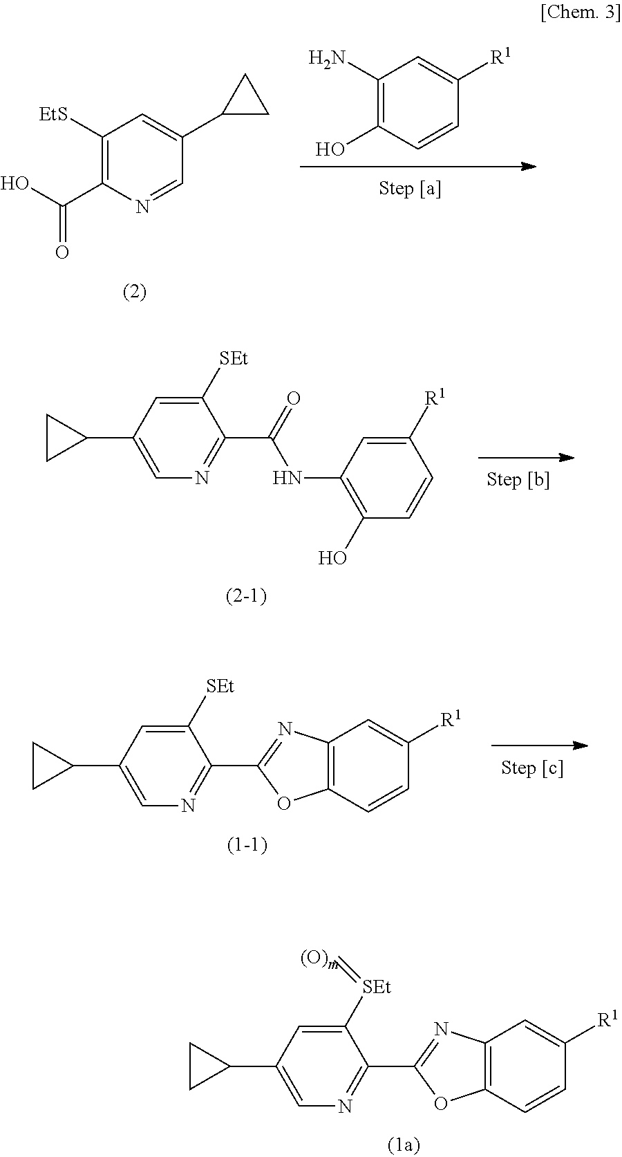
C1(N)=C(O)C=CC([R1])=C1.C1([EtS])=C(C(O)=O)N=CC(C2CC2)=C1.C1([SEt])=CC(C2CC2)=CN=C1C1=NC2=C(O1)C=CC([R1])=C2.C1([SEt]=[(O)m])=CC(C2CC2)=CN=C1C1=NC2=C(O1)C=CC([R1])=C2.C1([SEt])=CC(C2CC2)=CN=C1C(=O)NC1=C(O)C=CC([R1])=C1
